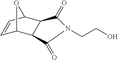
C1=CC2C3C(C1O2)C(=O)N(CCO)C3=O
